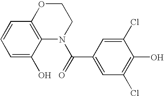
C1OC2=C(N(C(=O)C3=CC(Cl)=C(O)C(Cl)=C3)C1)C(O)=CC=C2
